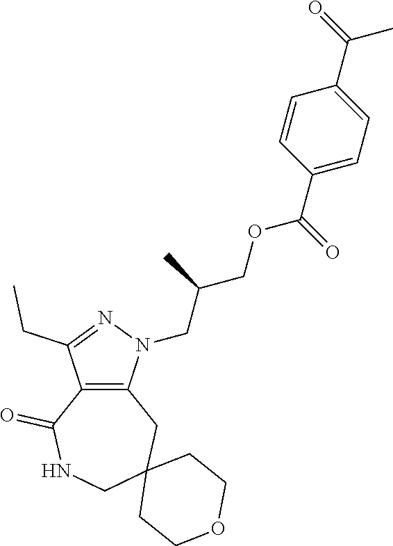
C12=C(N(CC(COC(C3=CC=C(C(C)=O)C=C3)=O)C)N=C1CC)CC1(CNC2=O)CCOCC1
